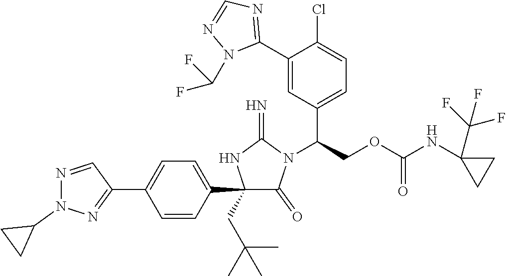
C1(C2=CC=C(C3=NN(C4CC4)N=C3)C=C2)(CC(C)(C)C)C(=O)N(C(COC(NC2(C(F)(F)F)CC2)=O)C2=CC=C(Cl)C(C3=NC=NN3C(F)F)=C2)C(=N)N1
